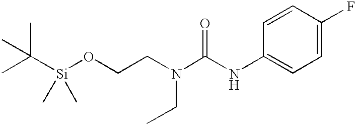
O(CCN(CC)C(NC1=CC=C(F)C=C1)=O)[Si](C(C)(C)C)(C)C
